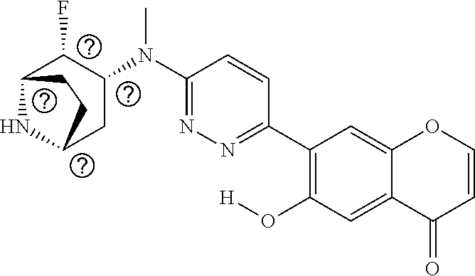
C1(C2=C(O[H])C=C3C(=C2)OC=CC3=O)=NN=C(N(C2C(F)C3NC(C2)CC3)C)C=C1
